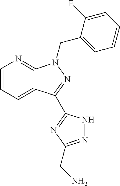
C1=CC=C2C(=N1)N(CC1=CC=CC=C1F)N=C2C1=NC(CN)=NN1
